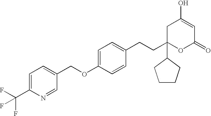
C1C(CCC2=CC=C(OCC3=CC=C(C(F)(F)F)N=C3)C=C2)(C2CCCC2)OC(=O)C=C1O
